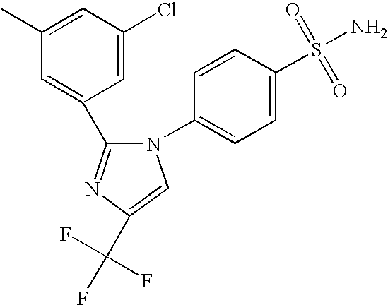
C1=CC(N2C(C3=CC(C)=CC(Cl)=C3)=NC(C(F)(F)F)=C2)=CC=C1S(N)(=O)=O
